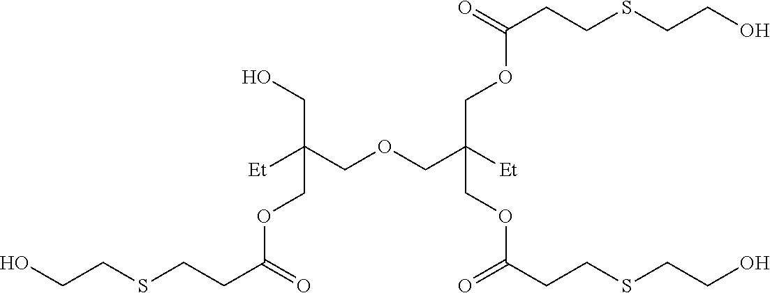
C(COCC([Et])(COC(CCSCCO)=O)COC(CCSCCO)=O)([Et])(CO)COC(CCSCCO)=O
